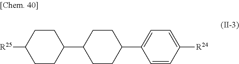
C1CC(C2CCC([R25])CC2)CCC1C1=CC=C([R24])C=C1
